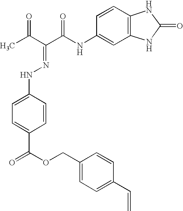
CC(C(C(NC1=CC2=C(C=C1)NC(=O)N2)=O)=NNC1=CC=C(C(=O)OCC2=CC=C(C=C)C=C2)C=C1)=O
